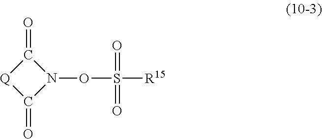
C1(=O)[Q]C(=O)N1OS(=O)(=O)[R15]
